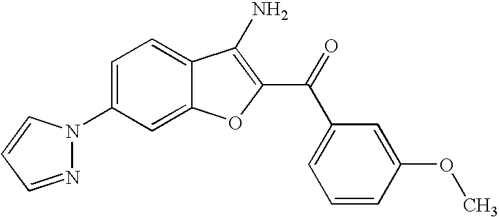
C1(N2N=CC=C2)=CC=C2C(=C1)OC(C(C1=CC=CC(OC)=C1)=O)=C2N
